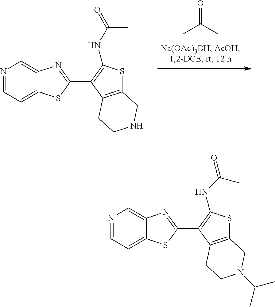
O=C(C)C.C1=NC=C2C(=C1)SC(C1=C(NC(=O)C)SC3=C1CCNC3)=N2.C1=NC=C2C(=C1)SC(C1=C(NC(=O)C)SC3=C1CCN(C(C)C)C3)=N2
